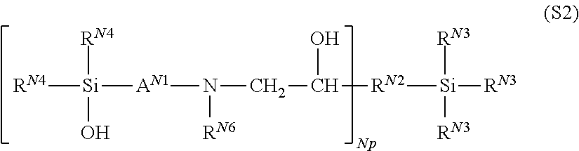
[Si]([RN4])(O)([RN4])[AN1]N([RN6])CC(O)[RN2][Si]([RN3])([RN3])[RN3]
